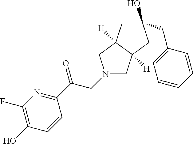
C1(O)=C(F)N=C(C(=O)CN2CC3([H])CC(O)(CC4=CC=CC=C4)CC3([H])C2)C=C1
